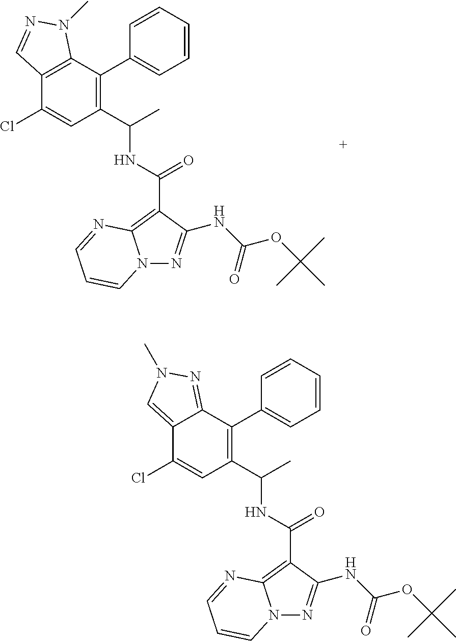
C1=CC=CC(C2=C(C(C)NC(=O)C3=C4N(N=C3NC(OC(C)(C)C)=O)C=CC=N4)C=C(Cl)C3=CN(C)N=C23)=C1.C1=CC=CC(C2=C(C(C)NC(=O)C3=C4N(N=C3NC(OC(C)(C)C)=O)C=CC=N4)C=C(Cl)C3=C2N(C)N=C3)=C1
